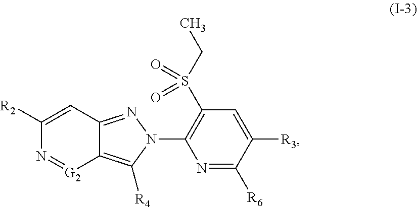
C1([R2])=CC2=NN(C3=C(S(CC)(=O)=O)C=C([R3])C([R6])=N3)C([R4])=C2[G2]=N1
